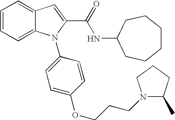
C1=CC=C2C(=C1)C=C(C(=O)NC1CCCCCC1)N2C1=CC=C(OCCCN2C(C)CCC2)C=C1
